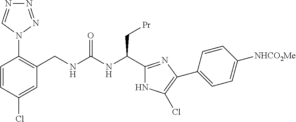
C1=CC(Cl)=CC(CNC(NC(C2=NC(C3=CC=C([NHCO2Me])C=C3)=C(Cl)N2)C[Pr])=O)=C1N1N=NN=C1
